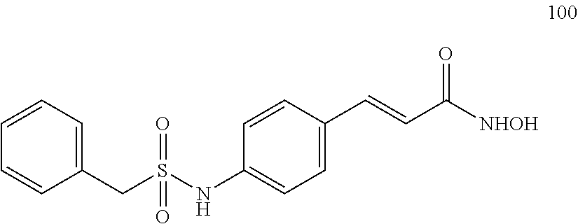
S(=O)(NC1=CC=C(C=CC([NHOH])=O)C=C1)(=O)CC1=CC=CC=C1
